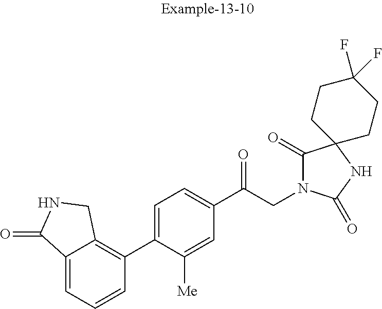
C12=CC=CC(C3=CC=C(C(CN4C(=O)C5(NC4=O)CCC(F)(F)CC5)=O)C=C3[Me])=C1CNC2=O
